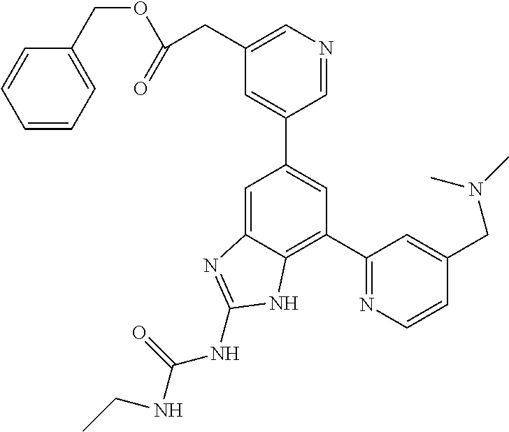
C1=C2C(=C(C3=NC=CC(CN(C)C)=C3)C=C1C1=CC(CC(OCC3=CC=CC=C3)=O)=CN=C1)NC(NC(NCC)=O)=N2
